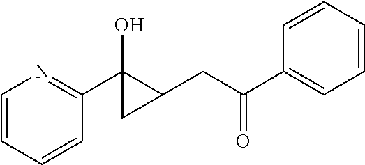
C1=CC=CC(C2(O)C(CC(C3=CC=CC=C3)=O)C2)=N1
